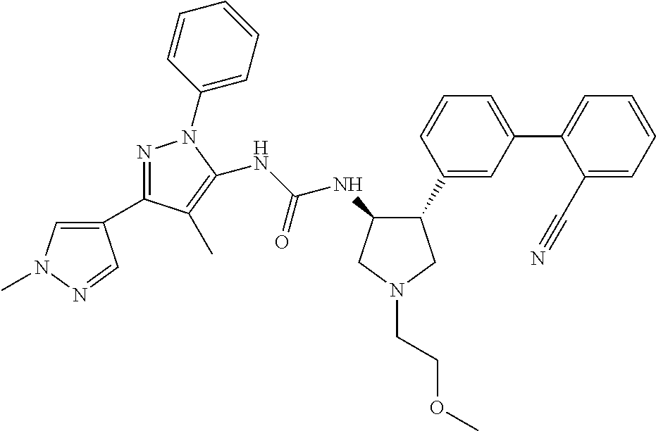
C1(C2=NN(C3=CC=CC=C3)C(NC(=O)NC3C(C4=CC(C5=CC=CC=C5C#N)=CC=C4)CN(CCOC)C3)=C2C)=CN(C)N=C1
